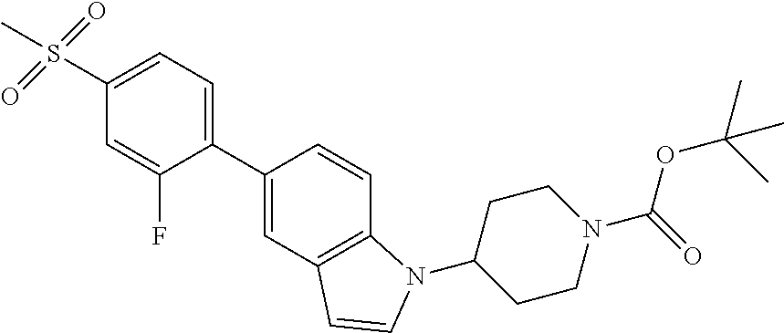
C1(C2=CC=C(S(=O)(=O)C)C=C2F)=CC2=C(C=C1)N(C1CCN(C(=O)OC(C)(C)C)CC1)C=C2
